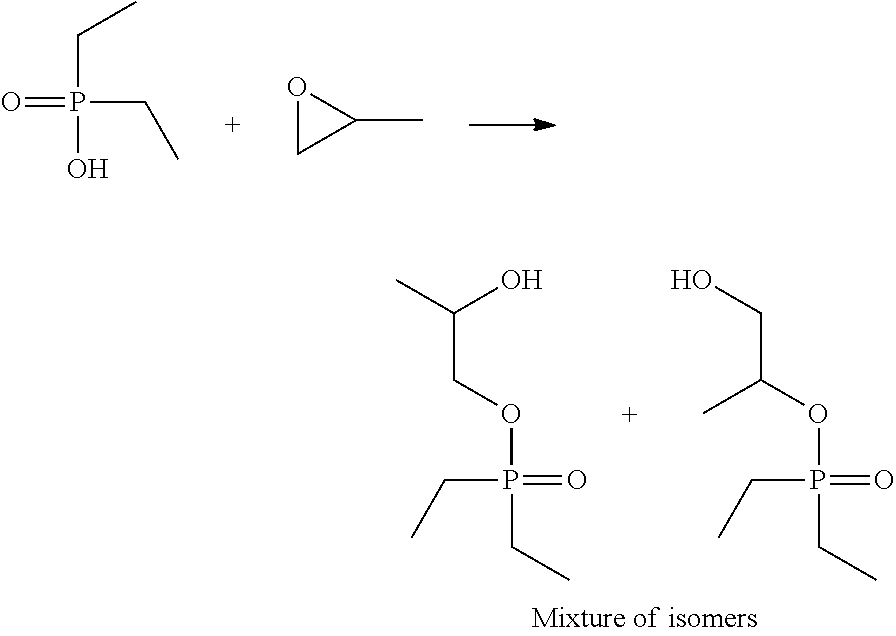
O=P(CC)(O)CC.O1CC1C.O=P(CC)(CC)OCC(C)O.O=P(CC)(CC)OC(CO)C
